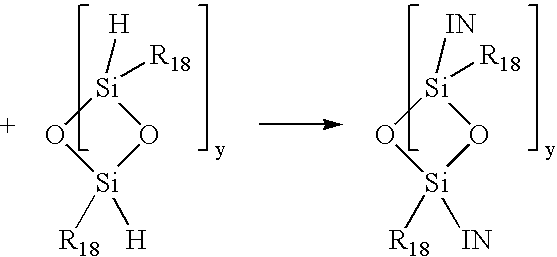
[Si]1([H])([R18])O[Si]([H])([R18])O1.[Si]1([IN])([R18])O[Si]([IN])([R18])O1
